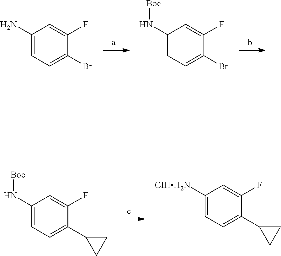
C1(N)=CC=C(Br)C(F)=C1.C1(N[Boc])=CC=C(Br)C(F)=C1.C1(N[Boc])=CC=C(C2CC2)C(F)=C1.C1([CIHH2N])=CC=C(C2CC2)C(F)=C1
